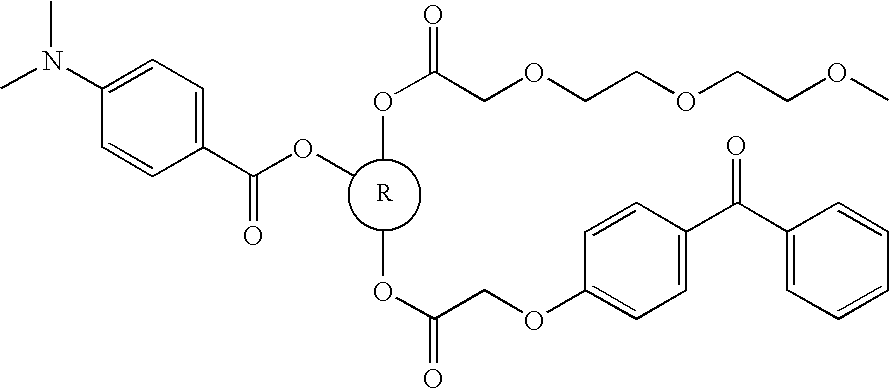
CN(C1=CC=C(C(OC)=O)C=C1)C.COC(COCCOCCOC)=O.COC(COC1=CC=C(C(C2=CC=CC=C2)=O)C=C1)=O
